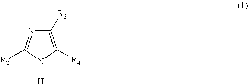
C1([R3])=C([R4])N([H])C([R2])=N1
